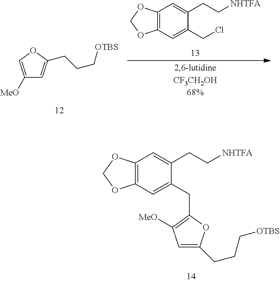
C1([MeO])=COC(CCC[OTBS])=C1.C12=C(C=C(CCl)C(CC[NHTFA])=C1)OCO2.C12=C(C=C(CC3=C([MeO])C=C(CCC[OTBS])O3)C(CC[NHTFA])=C1)OCO2
